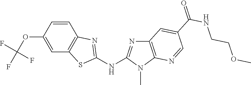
O(C1=CC2=C(C=C1)N=C(NC1=NC3=C(N1C)N=CC(C(NCCOC)=O)=C3)S2)C(F)(F)F
